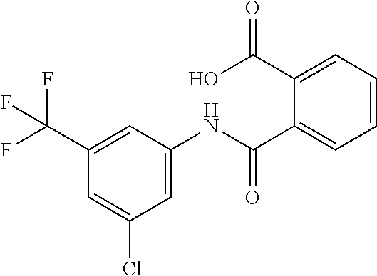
C1(NC(C2=CC=CC=C2C(O)=O)=O)=CC(Cl)=CC(C(F)(F)F)=C1
